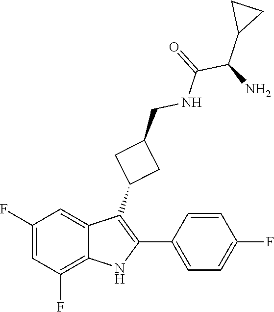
O=C(NCC1CC(C2=C(C3=CC=C(F)C=C3)NC3=C(F)C=C(F)C=C23)C1)C(C1CC1)N
